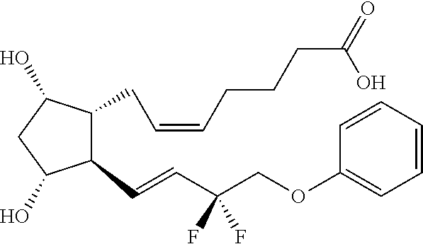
C1(CC=CCCCC(=O)O)C(O)CC(O)C1C=CC(COC1=CC=CC=C1)(F)F
